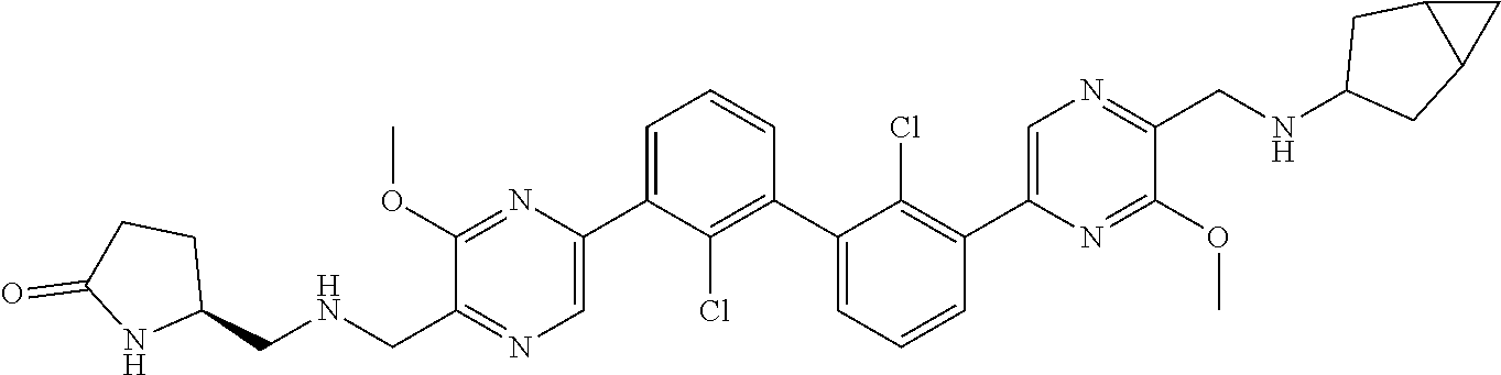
C1(C2=CN=C(CNCC3CCC(=O)N3)C(OC)=N2)=CC=CC(C2=CC=CC(C3=CN=C(CNC4CC5C(C4)C5)C(OC)=N3)=C2Cl)=C1Cl
